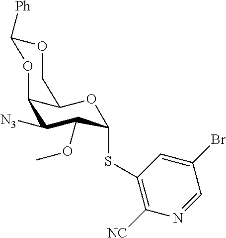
C12C([N3])C(OC)C(SC3=C([NC])N=CC(Br)=C3)OC1COC([Ph])O2
